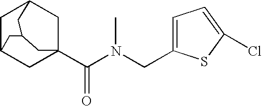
C1C2CC3(C(N(CC4=CC=C(Cl)S4)C)=O)CC1CC(C2)C3
